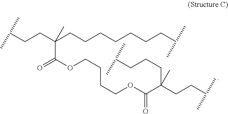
C(CCC(CCCCCCCC(C)C)(C(=O)OCCCCOC(C(CCCC(C)C)(CCC(C)C)C)=O)C)(C)C
